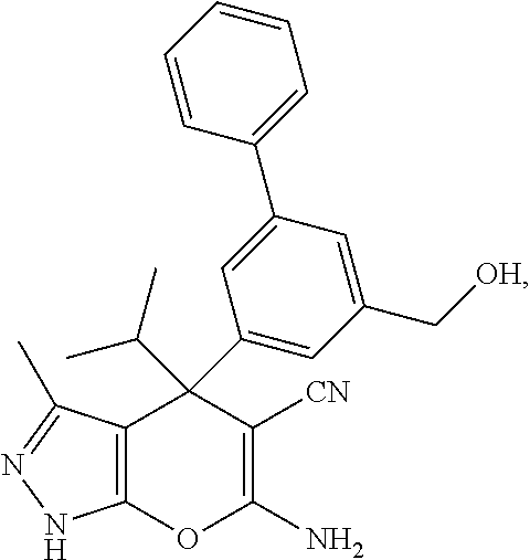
C12=C(OC(N)=C([CN])C1(C1=CC(C[OH])=CC(C3=CC=CC=C3)=C1)C(C)C)NN=C2C
